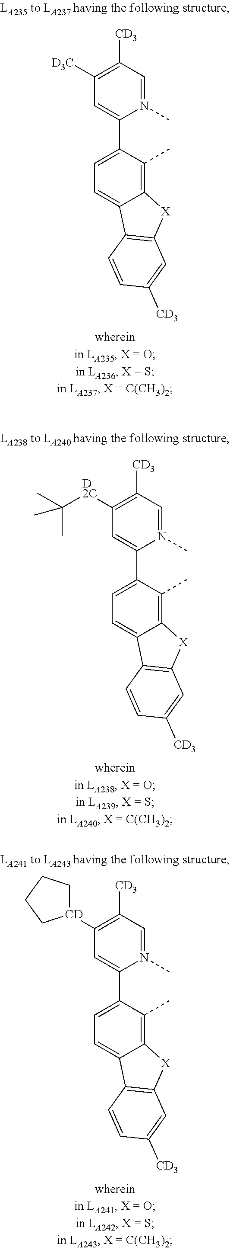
C1=C(C2=CC([D3C])=C([CD3])C=N2C)C(C)=C2C(=C1)C1=C([X]2)C=C([CD3])C=C1.C1=C(C2=CC([D2C]C(C)(C)C)=C([CD3])C=N2C)C(C)=C2C(=C1)C1=C([X]2)C=C([CD3])C=C1.C1=C(C2=CC([CD]3CCCC3)=C([CD3])C=N2C)C(C)=C2C(=C1)C1=C([X]2)C=C([CD3])C=C1
